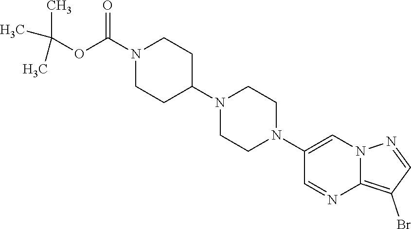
C1(N2CCN(C3CCN(C(OC(C)(C)C)=O)CC3)CC2)=CN2C(=C(Br)C=N2)N=C1
